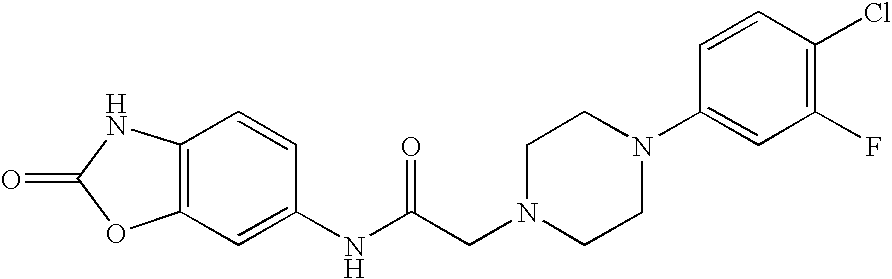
O=C1OC2=C(N1)C=CC(NC(CN1CCN(C3=CC(F)=C(Cl)C=C3)CC1)=O)=C2
